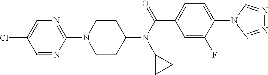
N1=C(N2CCC(N(C(=O)C3=CC=C(N4C=NN=N4)C(F)=C3)C3CC3)CC2)N=CC(Cl)=C1
